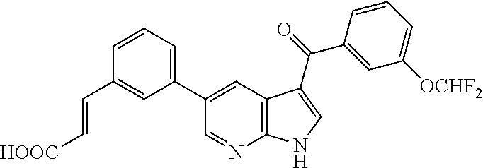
C1(C2=CC3=C(N=C2)NC=C3C(=O)C2=CC([OCHF2])=CC=C2)=CC=CC(C=C[HOOC])=C1
